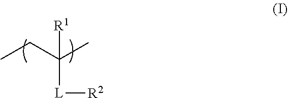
CCC(C)([L][R2])[R1]
